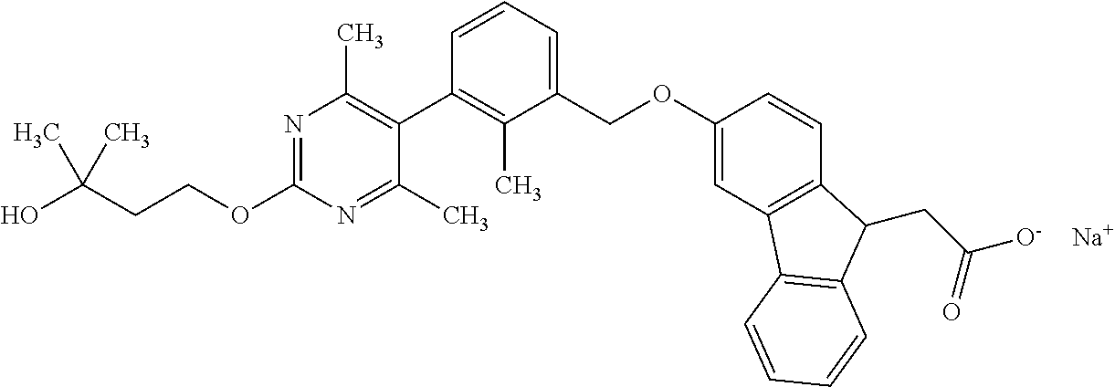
N1=C(OCCC(O)(C)C)N=C(C)C(C2=C(C)C(COC3=CC4=C(C=C3)C(CC(=O)[O-])C3=C4C=CC=C3)=CC=C2)=C1C.[Na]
